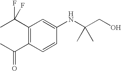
C1(C(F)(C)F)=C(C(=O)C)C=CC(NC(CO)(C)C)=C1
